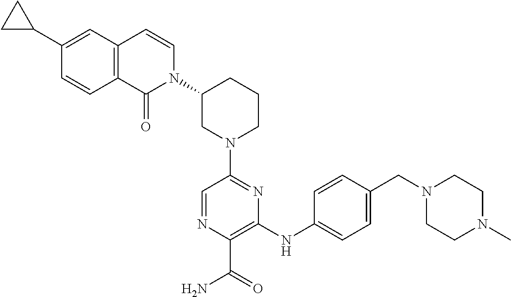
N1(C2=NC(NC3=CC=C(CN4CCN(C)CC4)C=C3)=C(C(=O)N)N=C2)CCCC(N2C=CC3=C(C2=O)C=CC(C2CC2)=C3)C1
